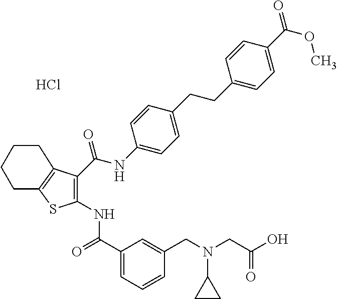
C1(C(=O)NC2=C(C(NC3=CC=C(CCC4=CC=C(C(OC)=O)C=C4)C=C3)=O)C3=C(S2)CCCC3)=CC=CC(CN(CC(O)=O)C2CC2)=C1.Cl
